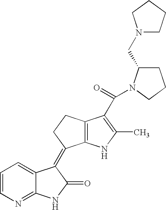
C1=CN=C2C(=C1)C(=C1C3=C(CC1)C(C(N1C(CN4CCCC4)CCC1)=O)=C(C)N3)C(=O)N2
